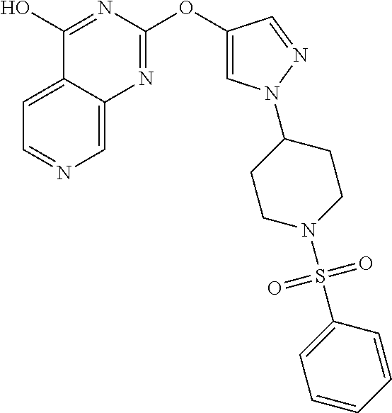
C1=C2C(=CN=C1)N=C(OC1=CN(C3CCN(S(C4=CC=CC=C4)(=O)=O)CC3)N=C1)N=C2O
